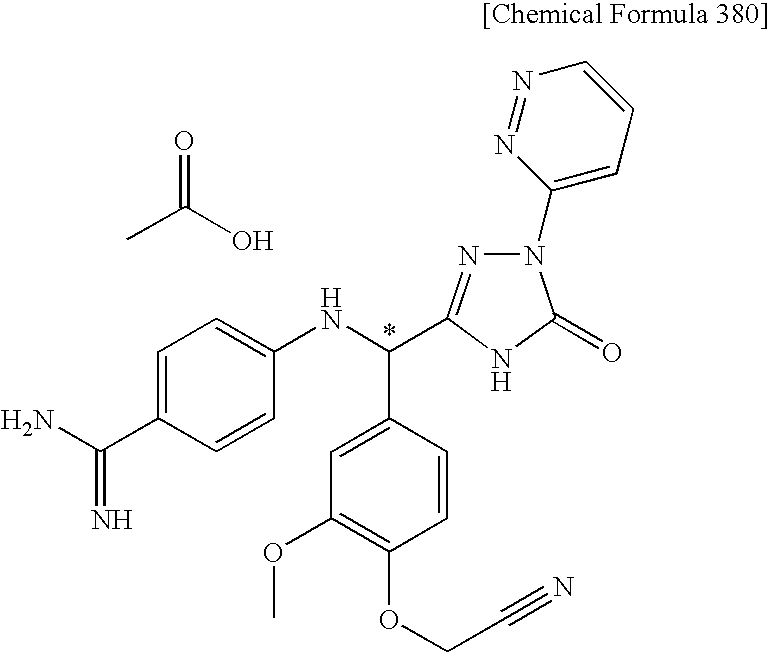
C1=C(C(N)=N)C=CC(NC(C2=CC(OC)=C(OCC#N)C=C2)C2=NN(C3=CC=CN=N3)C(=O)N2)=C1.CC(=O)O
